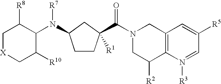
C1[X]CC([R10])C(N([R7])C2CCC(C(N3CC([R2])C4=C(C3)C=C([R5])C=N4[R3])=O)([R1])C2)C1[R8]
